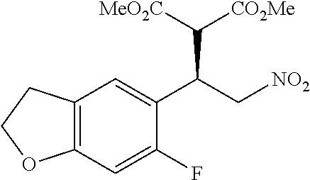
C12=C(C=C(F)C(C(C[NO2])C([CO2Me])[MeO2C])=C1)OCC2
